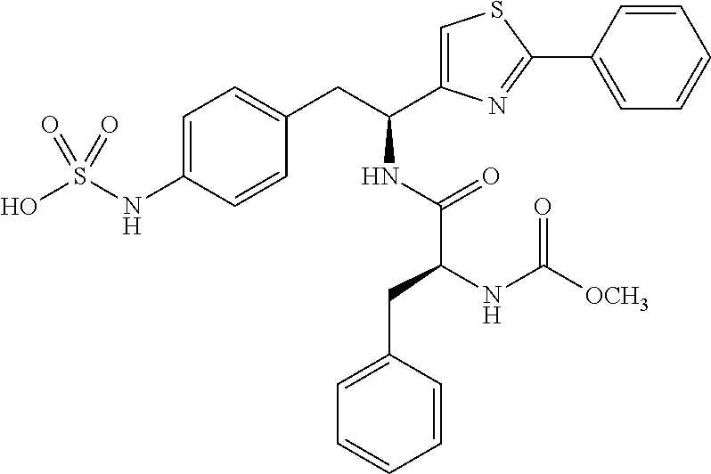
C1=C(NS(O)(=O)=O)C=CC(CC(C2=CSC(C3=CC=CC=C3)=N2)NC(=O)C(NC([OCH3])=O)CC2=CC=CC=C2)=C1
